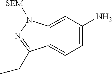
C12=CC=C(N)C=C1N([SEM])N=C2CC
